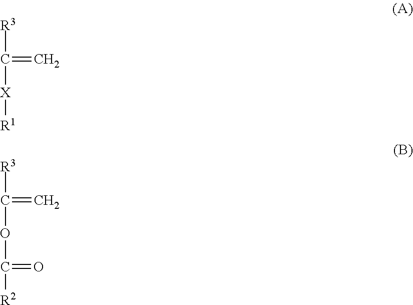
[R3]C([X][R1])=C.[R3]C(OC([R2])=O)=C
